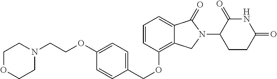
C1=CC(OCC2=CC=C(OCCN3CCOCC3)C=C2)=C2C(=C1)C(=O)N(C1C(=O)NC(=O)CC1)C2
